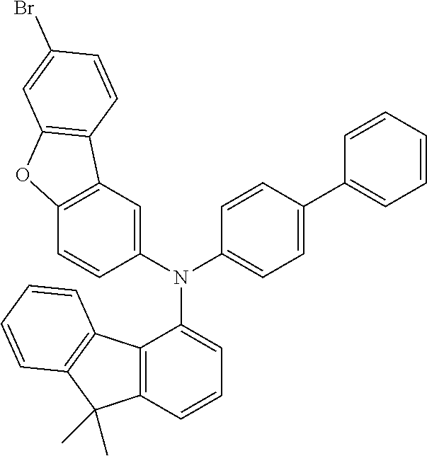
C12=C(C=CC=C1N(C1=CC=C(C3=CC=CC=C3)C=C1)C1=CC3=C(C=C1)OC1=C3C=CC(Br)=C1)C(C)(C)C1=C2C=CC=C1
